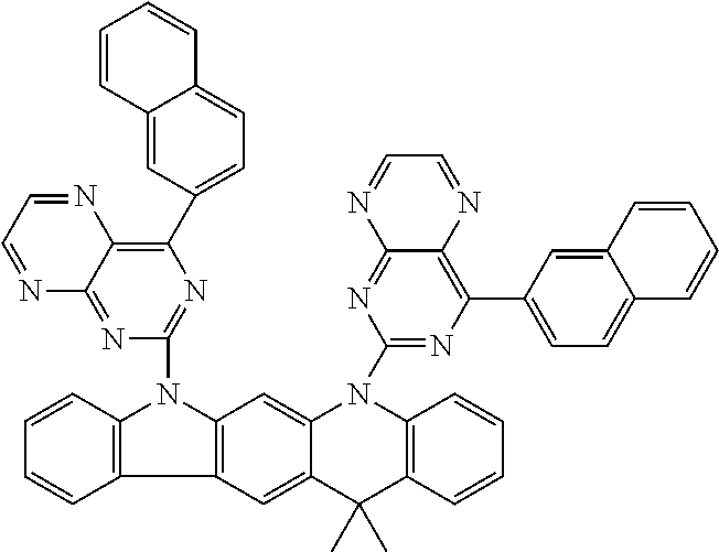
C12=C(C3=C(N1C1=NC(C4=CC=C5C(=C4)C=CC=C5)=C4C(=N1)N=CC=N4)C=C1C(=C3)C(C)(C)C3=C(N1C1=NC(C4=CC=C5C(=C4)C=CC=C5)=C4C(=N1)N=CC=N4)C=CC=C3)C=CC=C2
